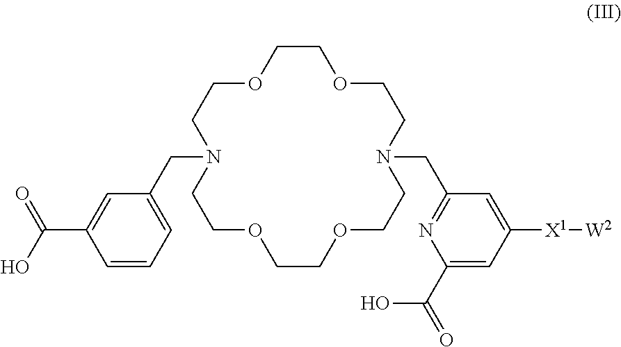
O1CCOCCN(CC2=NC(C(O)=O)=CC([X1][W2])=C2)CCOCCOCCN(CC2=CC=CC(C(O)=O)=C2)CC1
